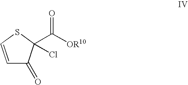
C1=CSC(C([OR10])=O)(Cl)C1=O
